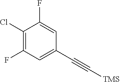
C1(F)=CC(C#C[TMS])=CC(F)=C1Cl
